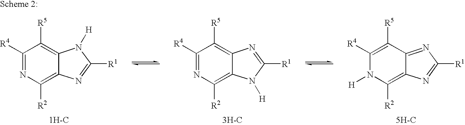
C1([R4])=NC([R2])=C2C(=C1[R5])N([H])C([R1])=N2.[1H-C].C1([R4])=NC([R2])=C2C(=C1[R5])N=C([R1])N2[H].[3H-C].C1([R4])=C([R5])C2=NC([R1])=NC2=C([R2])N1[H].[5H-C]
